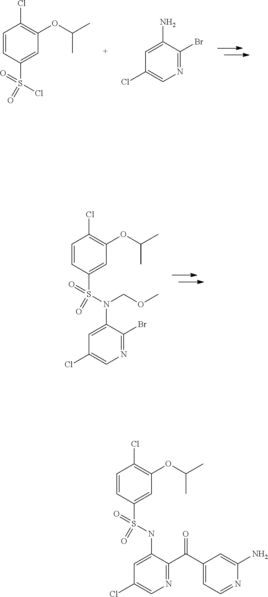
C1=CC(S(Cl)(=O)=O)=CC(OC(C)C)=C1Cl.C1=C(N)C(Br)=NC=C1Cl.C1=CC(S(N(C2=CC(Cl)=CN=C2Br)COC)(=O)=O)=CC(OC(C)C)=C1Cl.C1=CC(S(NC2=CC(Cl)=CN=C2C(=O)C2=CC=NC(N)=C2)(=O)=O)=CC(OC(C)C)=C1Cl
